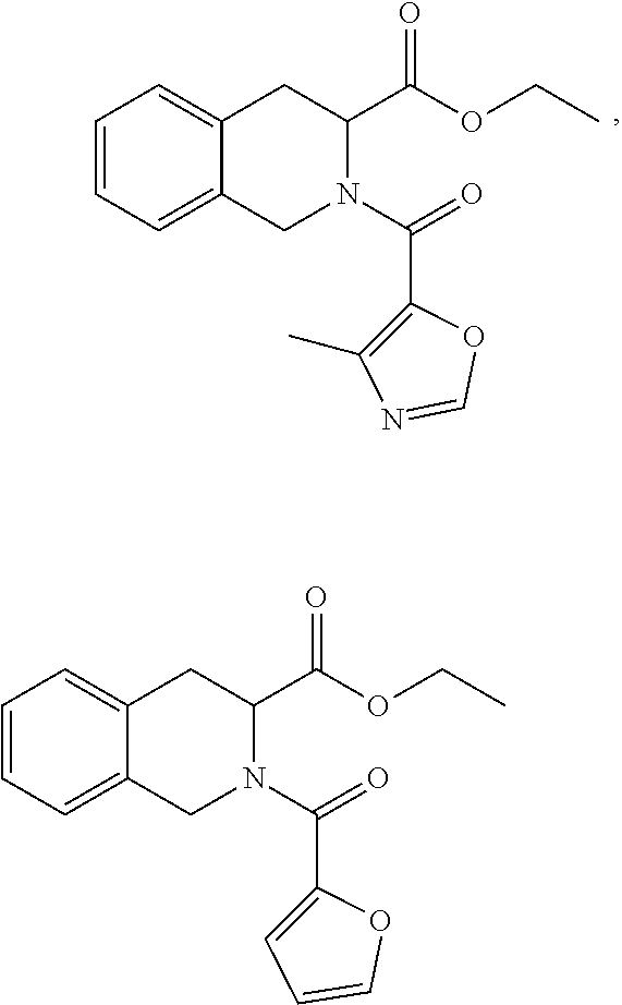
C1=CC=C2C(=C1)CC(C(OCC)=O)N(C(C1=CC=CO1)=O)C2.C1=CC=C2C(=C1)CC(C(OCC)=O)N(C(C1=C(C)N=CO1)=O)C2
